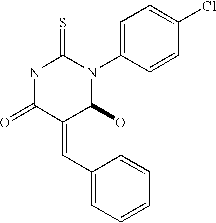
C1=C(N2C(=S)NC(=O)C(=CC3=CC=CC=C3)C2O)C=CC(Cl)=C1
